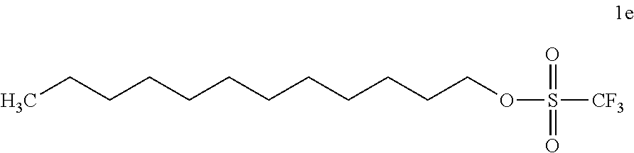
CCCCCCCCCCCCOS(=O)(=O)[CF3]
